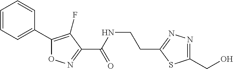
C1=CC=C(C2=C(F)C(C(NCCC3=NN=C(CO)S3)=O)=NO2)C=C1
